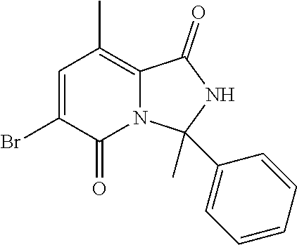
C1=C(Br)C(=O)N2C(=C1C)C(=O)NC2(C)C1=CC=CC=C1
